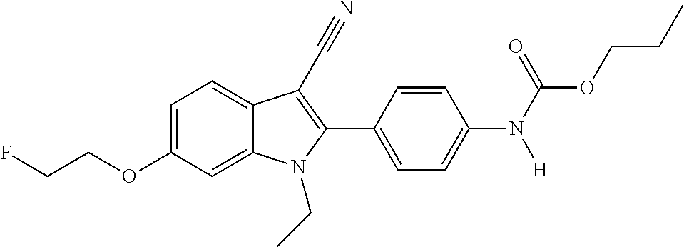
C1=C2C(=CC=C1OCCF)C(C#N)=C(C1=CC=C(N([H])C(OCCC)=O)C=C1)N2CC
